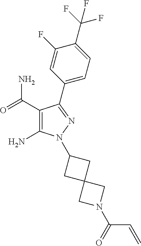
C1(C(=O)N)=C(N)N(C2CC3(C2)CN(C(=O)C=C)C3)N=C1C1=CC=C(C(F)(F)F)C(F)=C1
